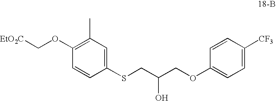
C1(OC[EtO2C])=C(C)C=C(SCC(COC2=CC=C([CF3])C=C2)O)C=C1
